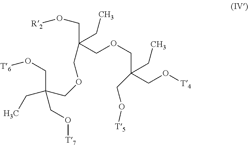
[R2]OCC(CC)(COCC(CO[T6])(CC)CO[T7])COCC(CC)(CO[T5])CO[T4]
